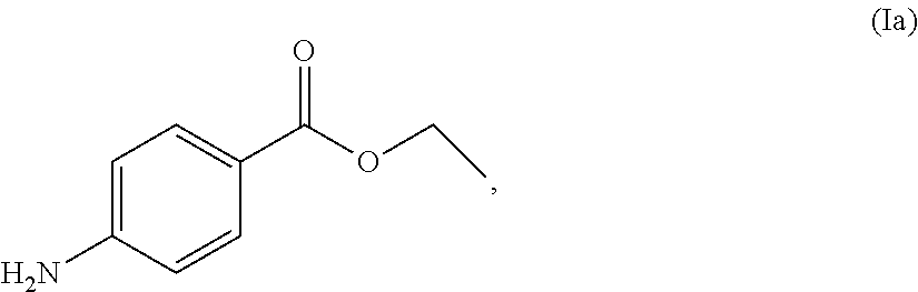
C1=C(N)C=CC(C(OCC)=O)=C1
